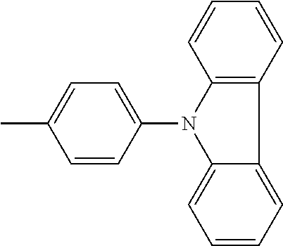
C1=CC(N2C3=C(C4=CC=CC=C24)C=CC=C3)=CC=C1C
